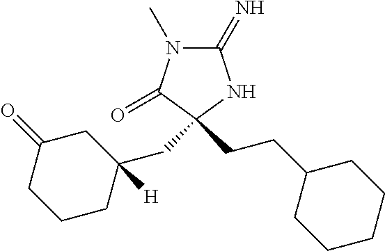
C1(=N)N(C)C(=O)C(CCC2CCCCC2)(CC2([H])CC(=O)CCC2)N1
